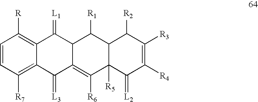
C1=CC([R7])=C2C(=C1[R])C(=[L1])C1C(=C([R6])C3([R5])C(C1[R1])C([R2])C([R3])=C([R4])C3=[L2])C2=[L3]
